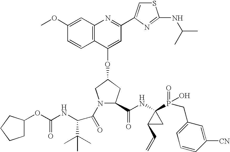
C12=C(C(OC3CN(C(=O)C(C(C)(C)C)NC(OC4CCCC4)=O)C(C(NC4(P(=O)(O)CC5=CC=CC([CN])=C5)C(C=C)C4)=O)C3)=CC(C3=CSC(NC(C)C)=N3)=N1)C=CC(OC)=C2
